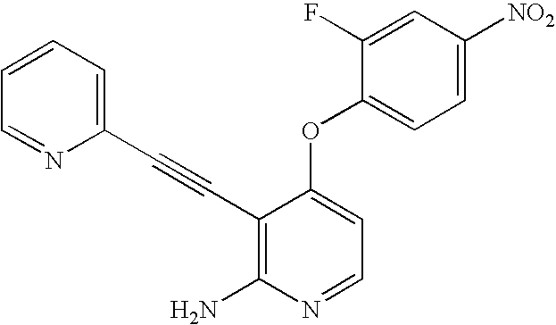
C1(F)=CC([NO2])=CC=C1OC1=CC=NC(N)=C1C#CC1=CC=CC=N1
